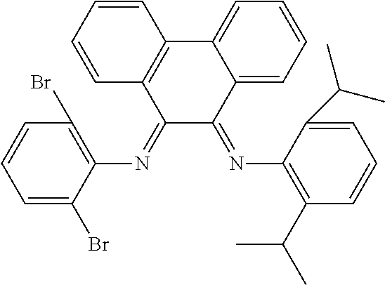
C1(=NC2=C(Br)C=CC=C2Br)C(=NC2=C(C(C)C)C=CC=C2C(C)C)C2=CC=CC=C2C2=C1C=CC=C2
